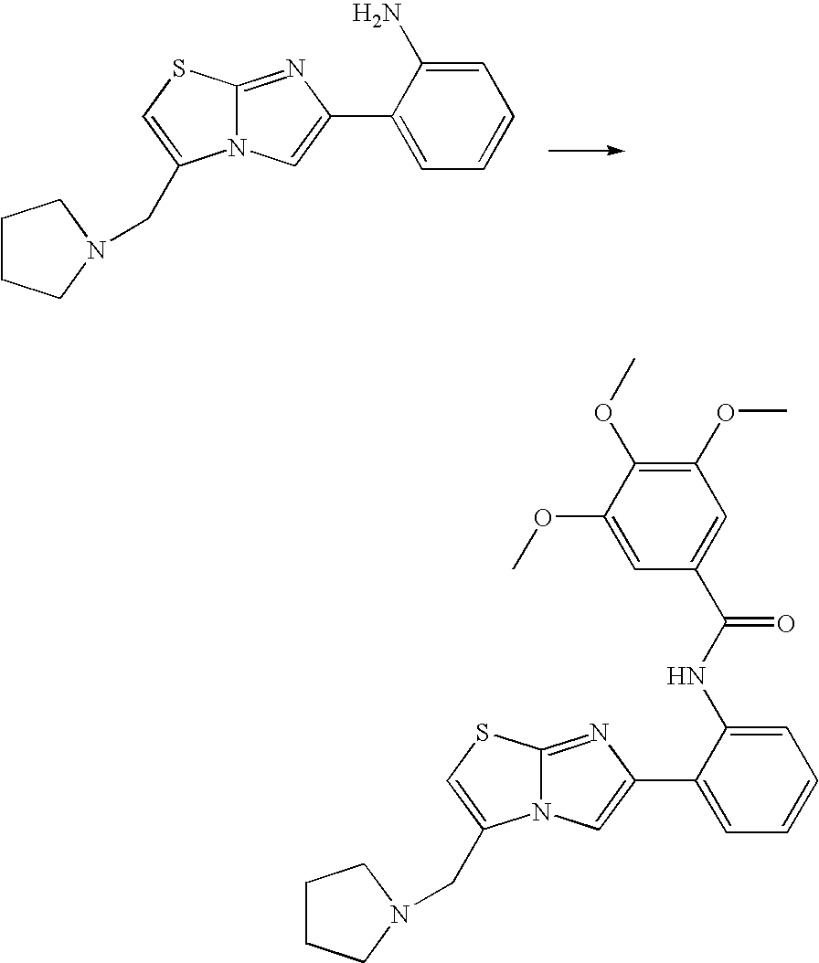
C12=NC(C3=CC=CC=C3N)=CN1C(CN1CCCC1)=CS2.C12=NC(C3=CC=CC=C3NC(C3=CC(OC)=C(OC)C(OC)=C3)=O)=CN1C(CN1CCCC1)=CS2
